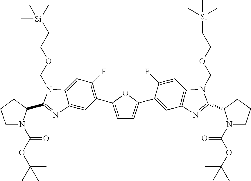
C1=C(C2=C(F)C=C3C(=C2)N=C(C2N(C(OC(C)(C)C)=O)CCC2)N3COCC[Si](C)(C)C)OC(C2=CC3=C(C=C2F)N(COCC[Si](C)(C)C)C(C2N(C(OC(C)(C)C)=O)CCC2)=N3)=C1
